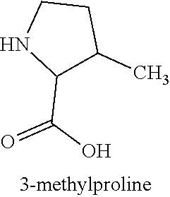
C1(C(O)=O)C(C)CCN1
